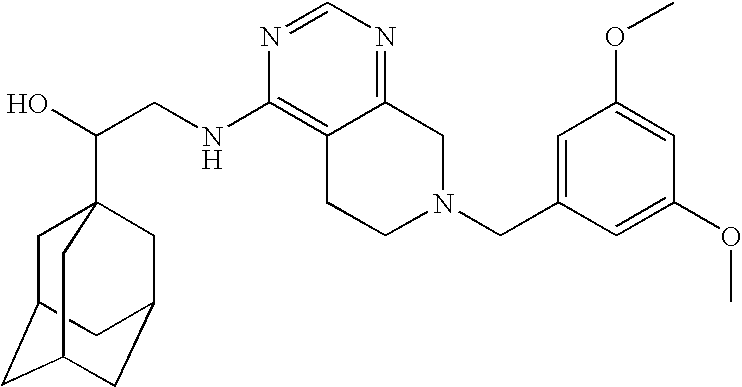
C(CNC1=C2C(=NC=N1)CN(CC1=CC(OC)=CC(OC)=C1)CC2)(O)C12CC3CC(CC(C1)C3)C2
